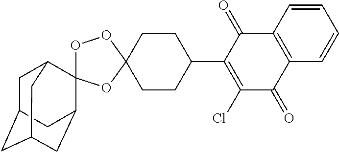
C1C2CC3CC(C4(C1C3)OOC1(O4)CCC(C3=C(Cl)C(=O)C4=C(C3=O)C=CC=C4)CC1)C2
